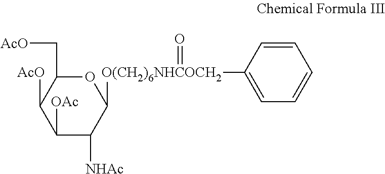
O1C(C[AcO])C([AcO])C([OAc])C([NHAc])C1[O(CH2)6NHCOCH2](C1=CC=CC=C1)=O
